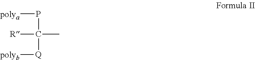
C(C)(P[polya])([R])[Q][polyb]
